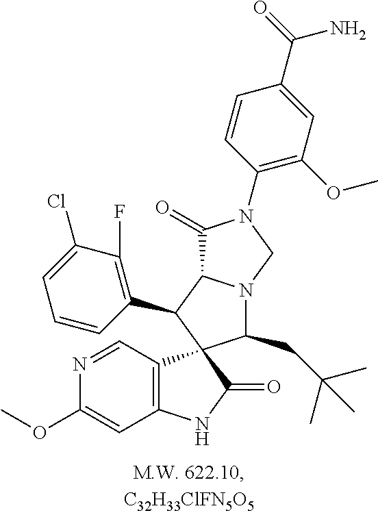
C12=C(C=NC(OC)=C1)C1(C(=O)N2)C(CC(C)(C)C)N2C(C1C1=C(F)C(Cl)=CC=C1)C(=O)N(C1=C(OC)C=C(C(=O)N)C=C1)C2
